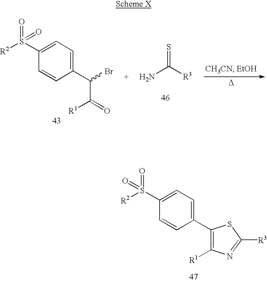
[D].C(N)(=S)[R3].S([R2])(=O)(=O)C1=CC=C(C(C([R1])=O)Br)C=C1.C1(S(=O)(=O)[R2])=CC=C(C2=C([R1])N=C([R3])S2)C=C1
